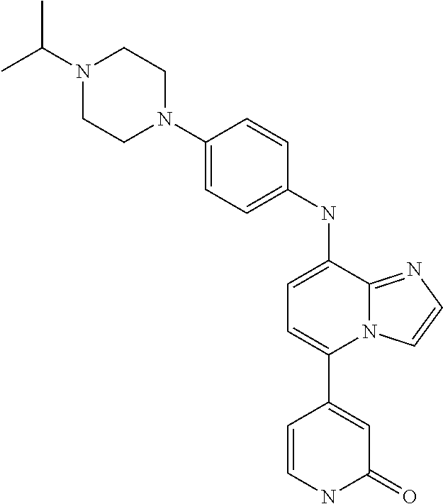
C1(C2=CC=C(NC3=CC=C(N4CCN(C(C)C)CC4)C=C3)C3=NC=CN23)=CC(=O)NC=C1
